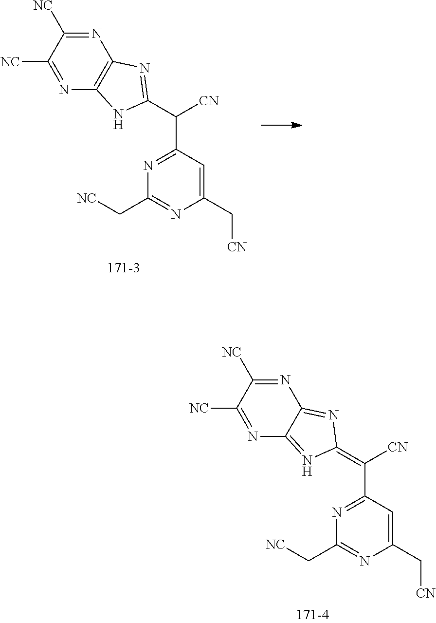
C1([NC])=NC2=C(N=C1[NC])NC(C([CN])C1=NC(C[NC])=NC(C[CN])=C1)=N2.C1([NC])=NC2=NC(=C([CN])C3=NC(C[NC])=NC(C[CN])=C3)N=C2N=C1[NC]
